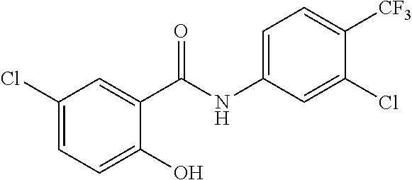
C1(Cl)=CC=C(O)C(C(NC2=CC=C([CF3])C(Cl)=C2)=O)=C1
